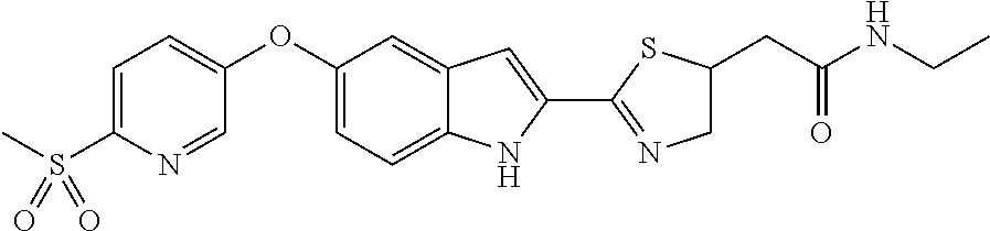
C1=C(S(C)(=O)=O)N=CC(OC2=CC=C3C(=C2)C=C(C2=NCC(CC(NCC)=O)S2)N3)=C1
